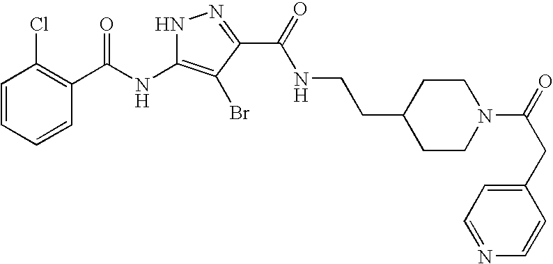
C1=CC=CC(C(NC2=C(Br)C(C(=O)NCCC3CCN(C(=O)CC4=CC=NC=C4)CC3)=NN2)=O)=C1Cl
